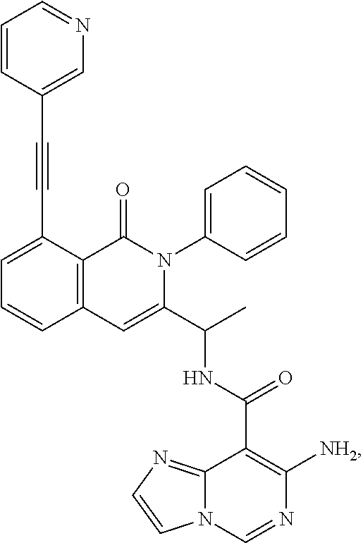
C12=C(C(C#CC3=CN=CC=C3)=CC=C1)C(=O)N(C1=CC=CC=C1)C(C(C)NC(C1=C([NH2])N=CN3C1=NC=C3)=O)=C2
